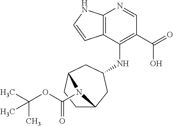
C12=C(C(NC3CC4CCC(C3)N4C(OC(C)(C)C)=O)=C(C(=O)O)C=N1)C=CN2
